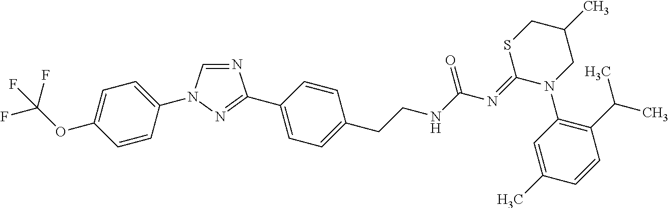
C1=CC(N2C=NC(C3=CC=C(CCNC(N=C4N(C5=C(C(C)C)C=CC(C)=C5)CC(C)CS4)=O)C=C3)=N2)=CC=C1OC(F)(F)F
